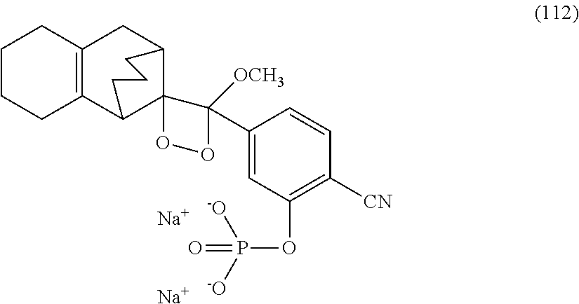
[Na].[Na].C12=C(C3CCCC(C1)C31OOC1(C1=CC(OP(=O)([-O])[-O])=C([CN])C=C1)[OCH3])CCCC2
